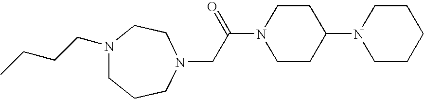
C(C(N1CCC(N2CCCCC2)CC1)=O)N1CCCN(CCCC)CC1
